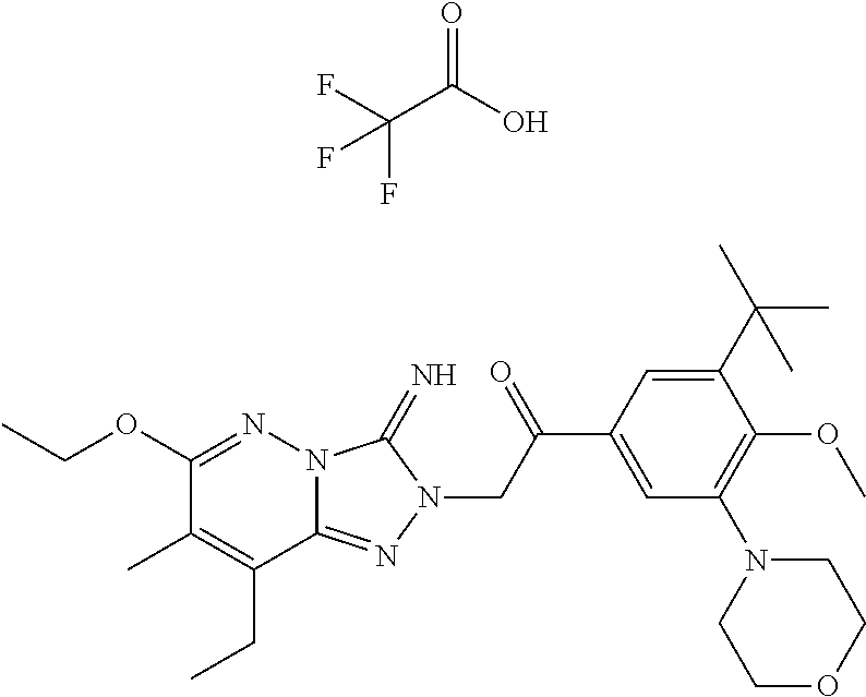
C1(OCC)=NN2C(=NN(CC(C3=CC(N4CCOCC4)=C(OC)C(C(C)(C)C)=C3)=O)C2=N)C(CC)=C1C.C(C(=O)O)(F)(F)F
